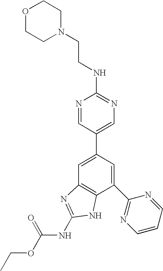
N1=CC(C2=CC3=C(C(C4=NC=CC=N4)=C2)NC(NC(OCC)=O)=N3)=CN=C1NCCN1CCOCC1
